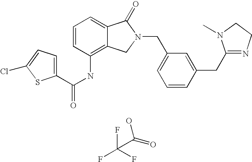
O=C(O)C(F)(F)F.C1=C2C(=C(NC(=O)C3=CC=C(Cl)S3)C=C1)CN(CC1=CC=CC(CC3=NCCN3C)=C1)C2=O
